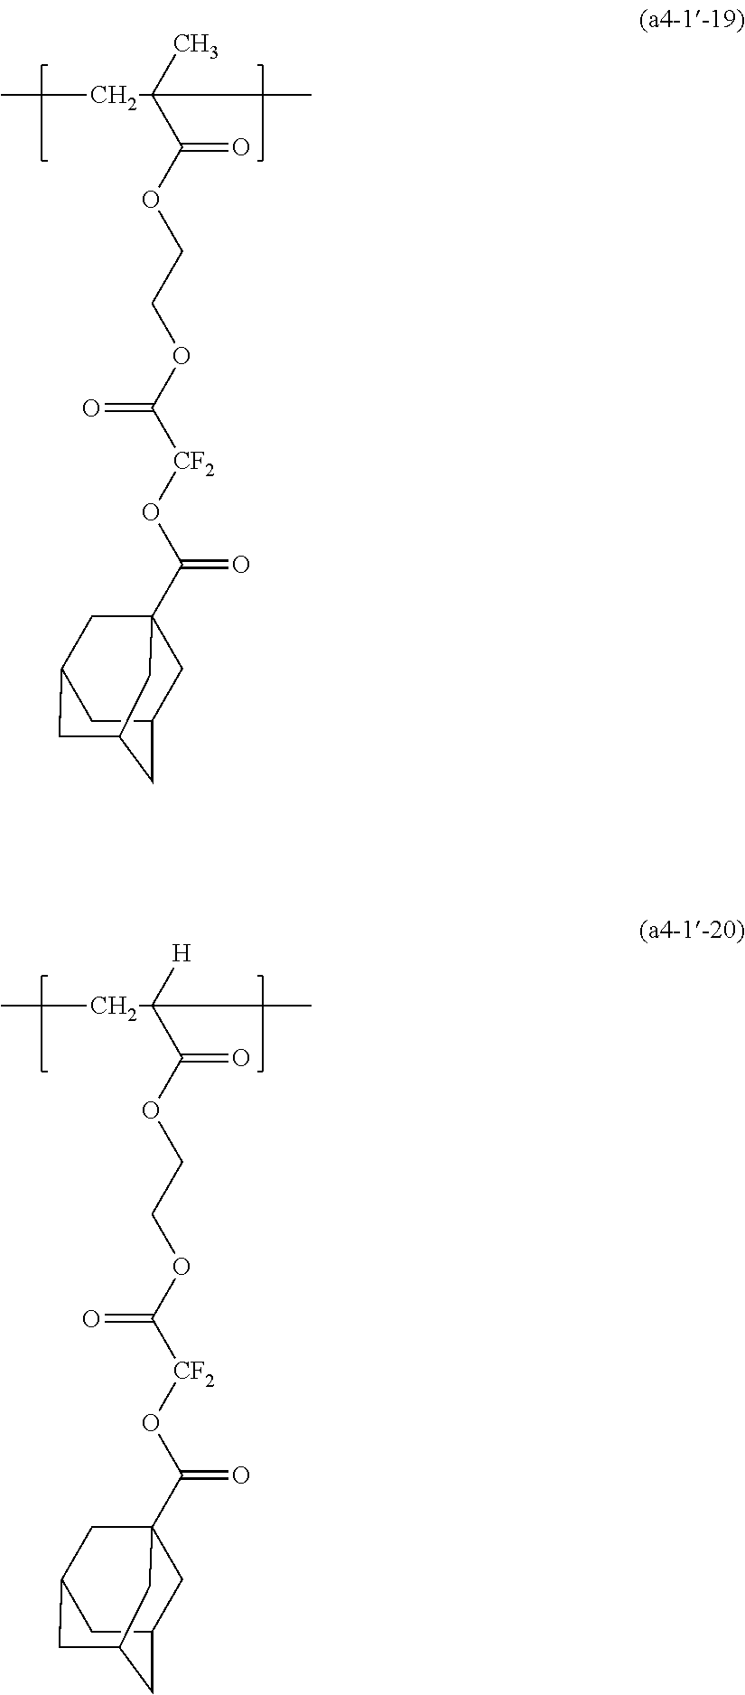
C(=O)(OCCOC([CF2]OC(C12CC3CC(CC(C1)C3)C2)=O)=O)C(C)(C)CC.C(=O)(OCCOC([CF2]OC(C12CC3CC(CC(C1)C3)C2)=O)=O)C([H])(C)CC
